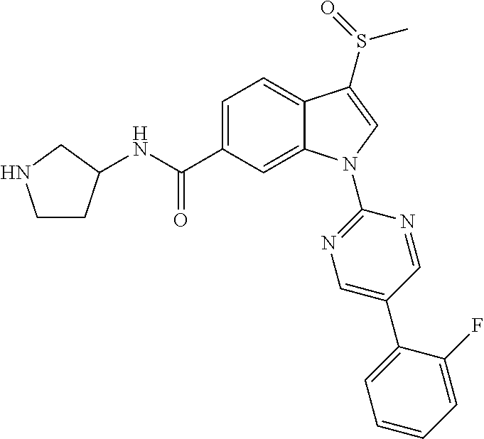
C(C1=CC=C2C(=C1)N(C1=NC=C(C3=CC=CC=C3F)C=N1)C=C2S(C)=O)(=O)NC1CCNC1
